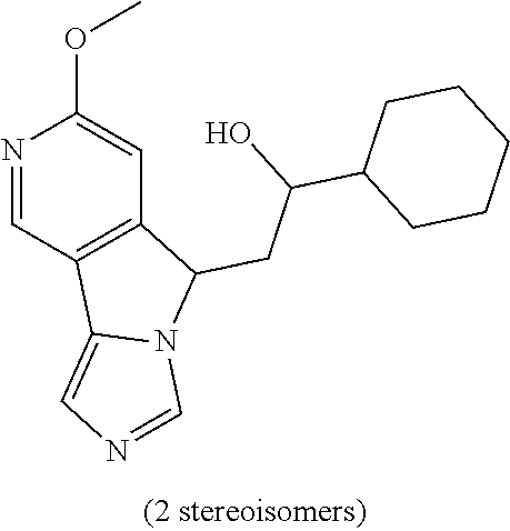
N1=CC2=C(C=C1OC)C(CC(C1CCCCC1)O)N1C2=CN=C1
